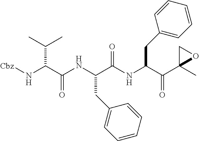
[Cbz]NC(C(NC(C(NC(C(C1(C)OC1)=O)CC1=CC=CC=C1)=O)CC1=CC=CC=C1)=O)C(C)C
